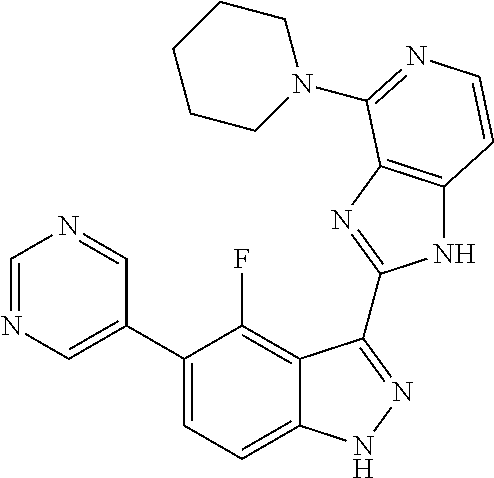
C1=C(C2=CC=C3C(=C2F)C(C2=NC4=C(N2)C=CN=C4N2CCCCC2)=NN3)C=NC=N1
